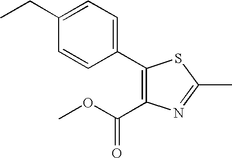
C1(C2=CC=C(CC)C=C2)=C(C(OC)=O)N=C(C)S1
